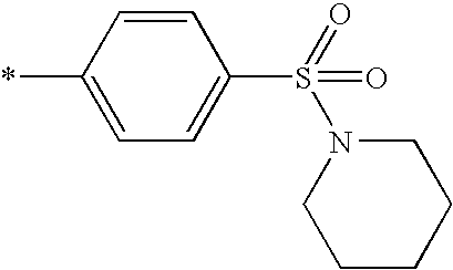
C1=C(*)C=CC(S(=O)(=O)N2CCCCC2)=C1
